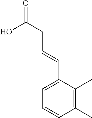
C1=CC(C)=C(C)C(C=CCC(O)=O)=C1
